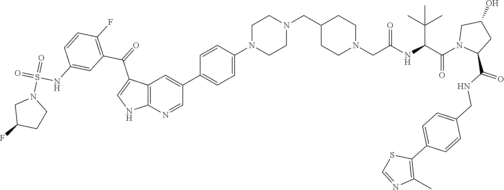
C12=C(N=CC(C3=CC=C(N4CCN(CC5CCN(CC(NC(C(N6C(C(NCC7=CC=C(C8=C(C)N=CS8)C=C7)=O)CC(O)C6)=O)C(C)(C)C)=O)CC5)CC4)C=C3)=C1)NC=C2C(=O)C1=C(F)C=CC(NS(=O)(N2CC(F)CC2)=O)=C1
